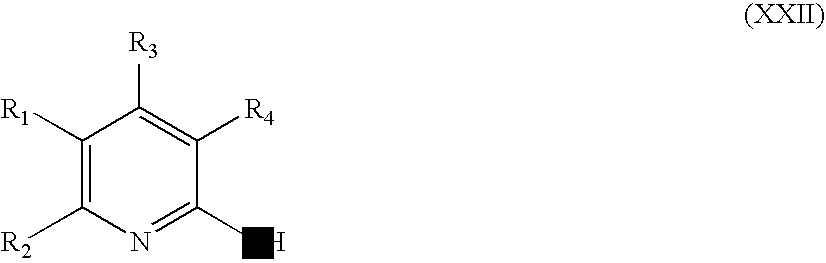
C1([R1])=C([R2])N=C(O)C([R4])=C1[R3]
